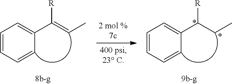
C1=CC=CC(C(=CC)[R])=C1.C1=CC=CC(C(CC)[R])=C1
